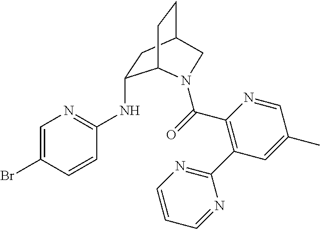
C1=C(Br)C=CC(NC2CC3CCC2N(C(=O)C2=C(C4=NC=CC=N4)C=C(C)C=N2)C3)=N1
